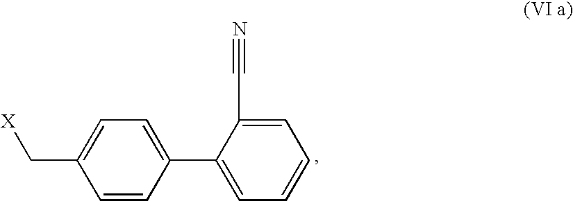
C(C1=CC=CC=C1C1=CC=C(C[X])C=C1)#N
